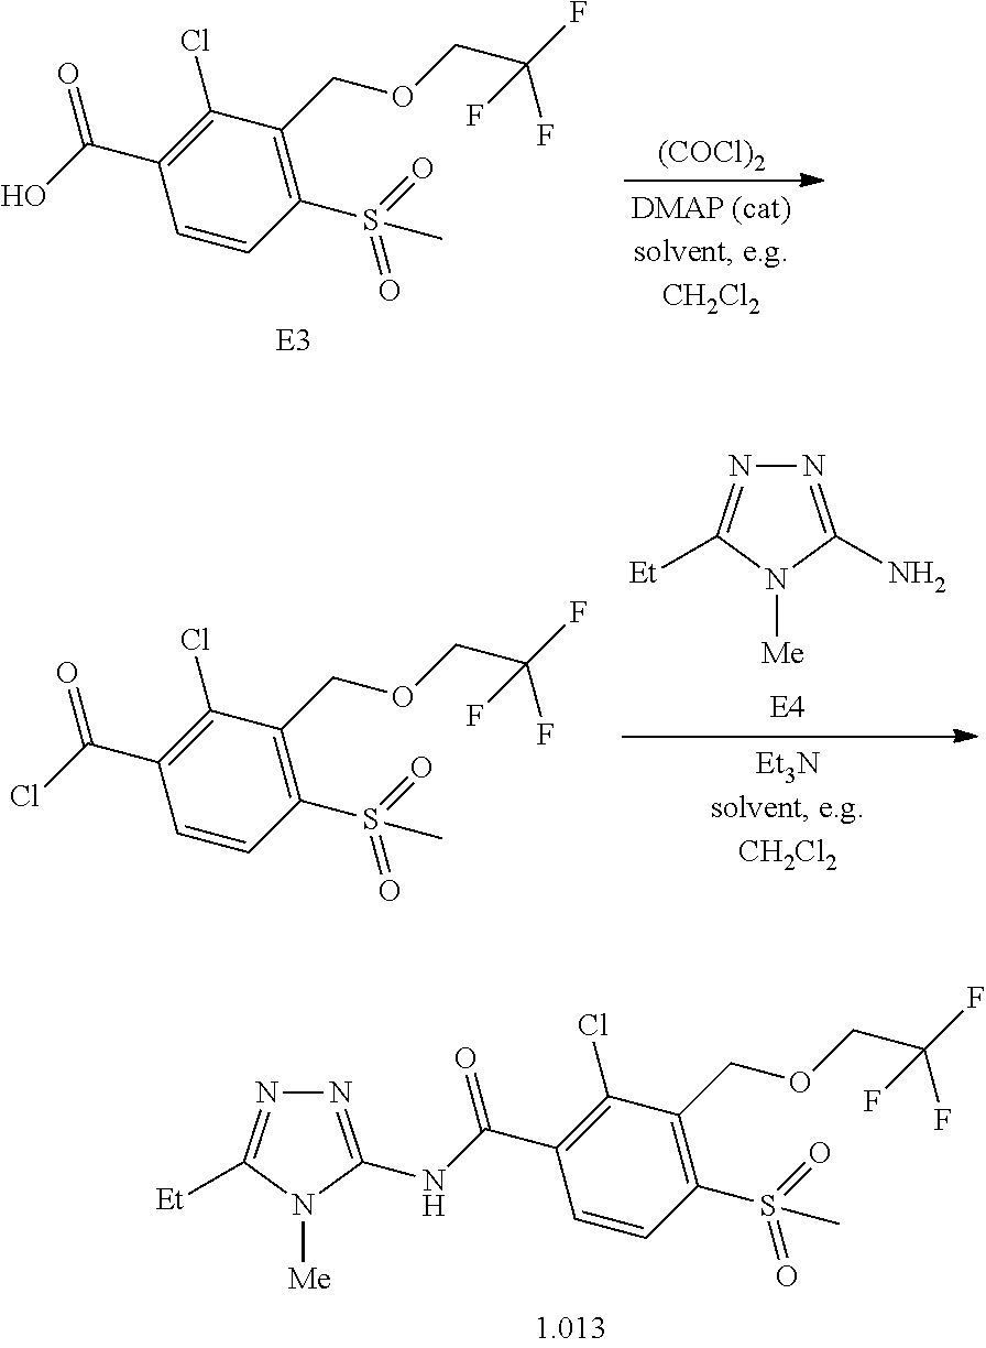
[(COCl)2].C1(Cl)=C(C(=O)O)C=CC(S(=O)(=O)C)=C1COCC(F)(F)F.N1=C(N)N([Me])C([Et])=N1.C1(Cl)=C(C(=O)Cl)C=CC(S(=O)(=O)C)=C1COCC(F)(F)F.C1(Cl)=C(C(=O)NC2=NN=C([Et])N2[Me])C=CC(S(=O)(=O)C)=C1COCC(F)(F)F
